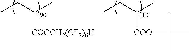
CCC(C)[COOCH2(CF2)6H].CCC(C)[COO]C(C)(C)C
